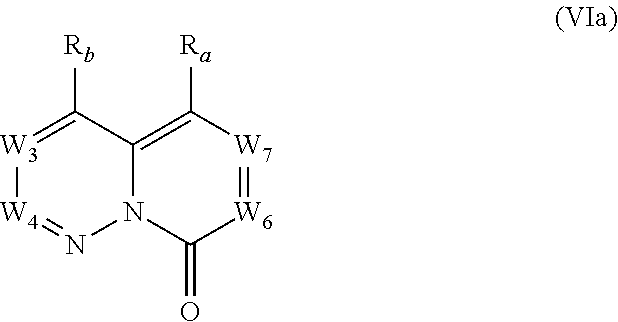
[W3]1=C([Rb])C2=C([Ra])[W7]=[W6]C(=O)N2N=[W4]1
